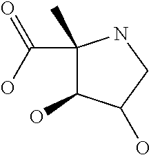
C1(C(O)=O)(C)C(O)C(O)CN1
